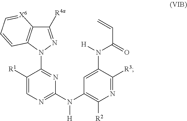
C1([R1])=CN=C(N(C2=C([R2])N=C([R3])C(N([H])C(=O)C=C)=C2)[H])N=C1N1N=C([R4a])C2=C1C=CC=[X6]2
